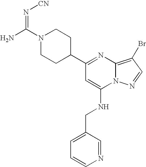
N1(C(N)=N[CN])CCC(C2=NC3=C(Br)C=NN3C(NCC3=CC=CN=C3)=C2)CC1
